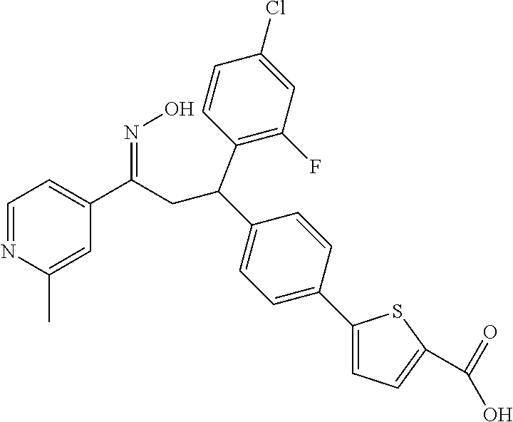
C1=NC(C)=CC(C(CC(C2=CC=C(C3=CC=C(C(O)=O)S3)C=C2)C2=C(F)C=C(Cl)C=C2)=NO)=C1
